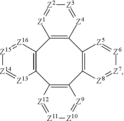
C12=C(C3=C(C4=C(C5=C1[Z13]=[Z14][Z15]=[Z16]5)[Z1]=[Z2][Z3]=[Z4]4)[Z5]=[Z6][Z7]=[Z8]3)[Z9]=[Z10][Z11]=[Z12]2
